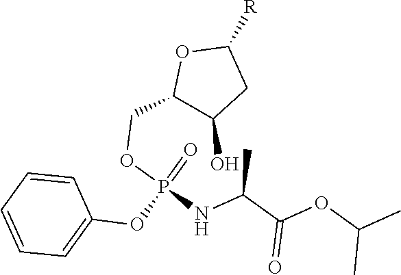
C1=CC=CC=C1OP(=O)(OCC1C(O)CC([R])O1)NC(C(OC(C)C)=O)C
